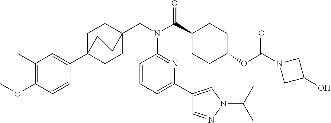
C1(C)=C(OC)C=CC(C23CCC(CN(C(C4CCC(OC(N5CC(O)C5)=O)CC4)=O)C4=NC(C5=CN(C(C)C)N=C5)=CC=C4)(CC2)CC3)=C1
